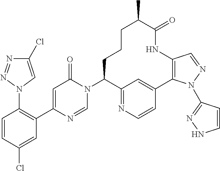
C1(Cl)=CN(C2=C(C3=CC(=O)N(C4C5=NC=CC(=C5)C5=C(NC(=O)C(C)CCC4)C=NN5C4=NNC=C4)C=N3)C=C(Cl)C=C2)N=N1
